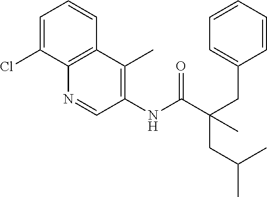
C1=C(Cl)C2=C(C=C1)C(C)=C(NC(C(CC1=CC=CC=C1)(CC(C)C)C)=O)C=N2
